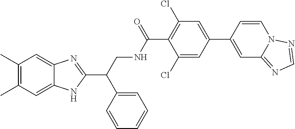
C1(C)=C(C)C=C2C(=C1)N=C(C(CNC(C1=C(Cl)C=C(C3=CC4=NC=NN4C=C3)C=C1Cl)=O)C1=CC=CC=C1)N2
